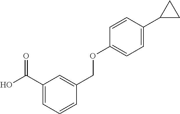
OC(C1=CC=CC(COC2=CC=C(C3CC3)C=C2)=C1)=O
